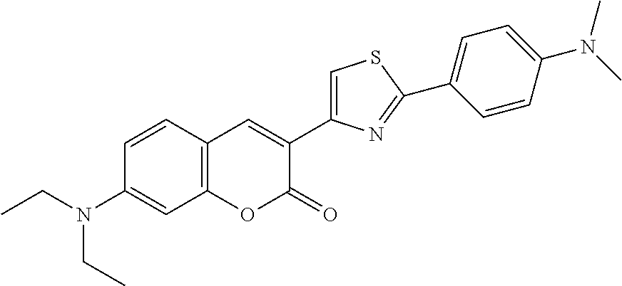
C12=C(C=CC(N(CC)CC)=C1)C=C(C1=CSC(C3=CC=C(N(C)C)C=C3)=N1)C(=O)O2
